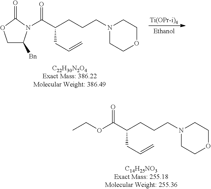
O(C(C(CCCN1CCOCC1)CC=C)=O)CC.C1C([Bn])N(C(C(CCCN2CCOCC2)CC=C)=O)C(=O)O1
